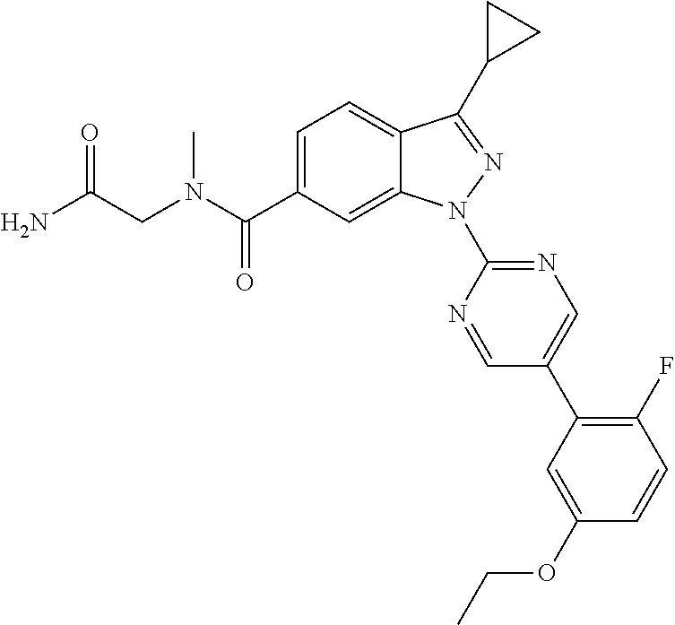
C12=CC=C(C(N(CC(N)=O)C)=O)C=C1N(C1=NC=C(C3=C(F)C=CC(OCC)=C3)C=N1)N=C2C1CC1
